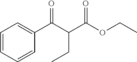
C1(C(C(C(OCC)=O)CC)=O)=CC=CC=C1
